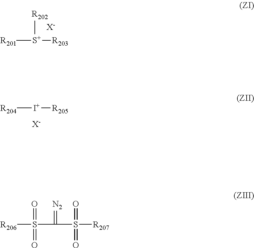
[R201][S+]([R202])[R203].[X-].[R204][I+][R205].[X-].[R206]S(C(=[N2])S(=O)(=O)[R207])(=O)=O
